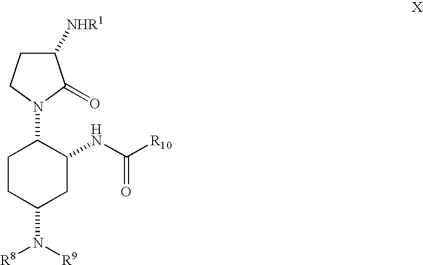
C1CC(N([R8])[R9])CC(NC([R10])=O)C1N1CCC([NHR1])C1=O
